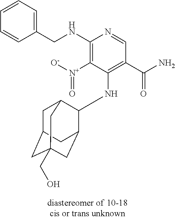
C1(NCC2=CC=CC=C2)=C([N+]([O-])=O)C(NC2C3CC4(CO)CC(CC2C4)C3)=C(C(N)=O)C=N1
